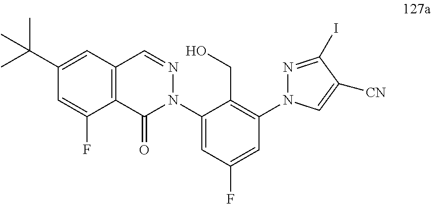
C12=C(C=C(C(C)(C)C)C=C1F)C=NN(C1=CC(F)=CC(N3N=C(I)C([CN])=C3)=C1CO)C2=O
